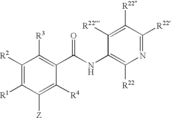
C1([R2])=C([R1])C([Z])=C([R4])C(C(NC2=C([R22])N=C([R22])C([R22])=C2[R22])=O)=C1[R3]
